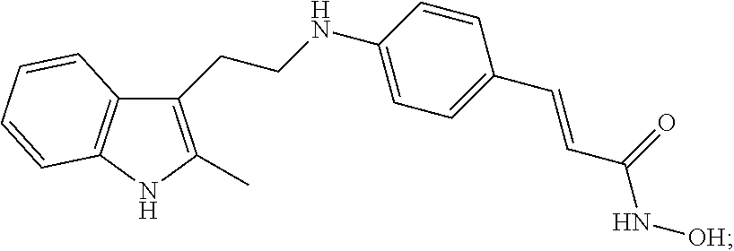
C12=C(NC(C)=C1CCNC1=CC=C(C=CC(N[OH])=O)C=C1)C=CC=C2
